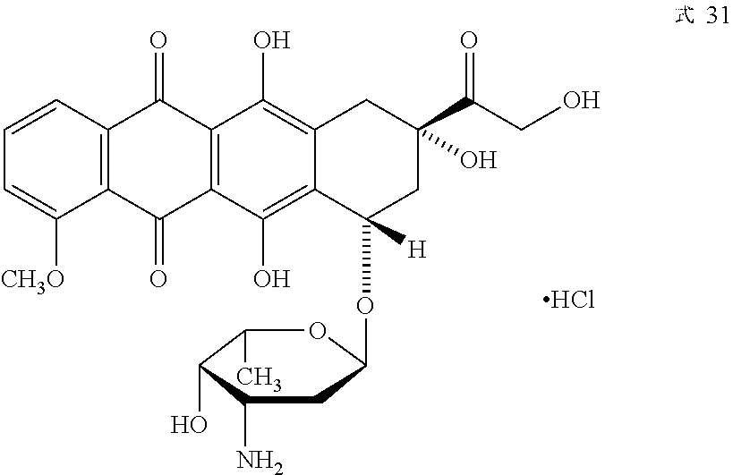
C1=CC2=C(C([CH3O])=C1)C(=O)C1=C(C2=O)C(O)=C2C(=C1O)C(OC1CC(N)C(O)C(C)O1)([H])CC(C(CO)=O)(O)C2.Cl
